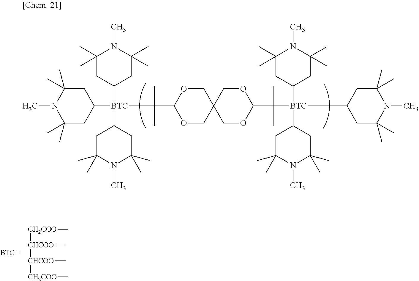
[BTC](C1CC(C)(C)N(C)C(C)(C)C1)(C1CC(C)(C)N(C)C(C)(C)C1)(C1CC(C)(C)N(C)C(C)(C)C1)C(C)(C)C1OCC2(CO1)COC(C(C)(C)[BTC](C1CC(C)(C)N(C)C(C)(C)C1)(C1CC(C)(C)N(C)C(C)(C)C1)C1CC(C)(C)N(C)C(C)(C)C1)OC2.[CH2COO]([CHCOO](C)[CHCOO](C)[CH2COO]C)C
